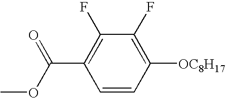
C1=CC([OC8H17])=C(F)C(F)=C1C(OC)=O
